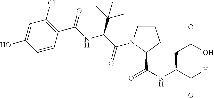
C1=C(O)C=CC(C(=O)NC(C(C)(C)C)C(=O)N2CCCC2C(NC(C([H])=O)CC(=O)O)=O)=C1Cl
